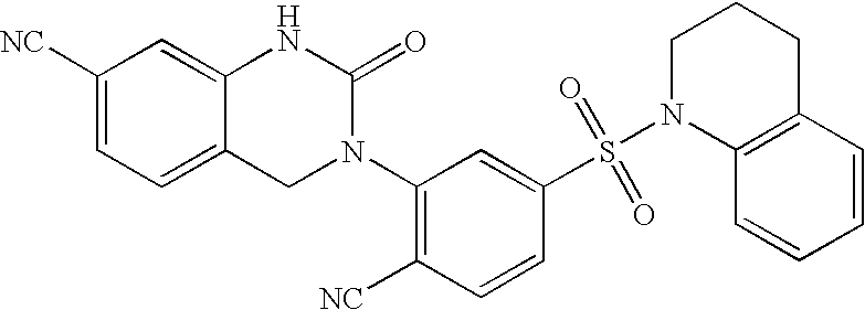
C12=CC=C([NC])C=C1NC(=O)N(C1=C([NC])C=CC(S(N3C4=C(CCC3)C=CC=C4)(=O)=O)=C1)C2
